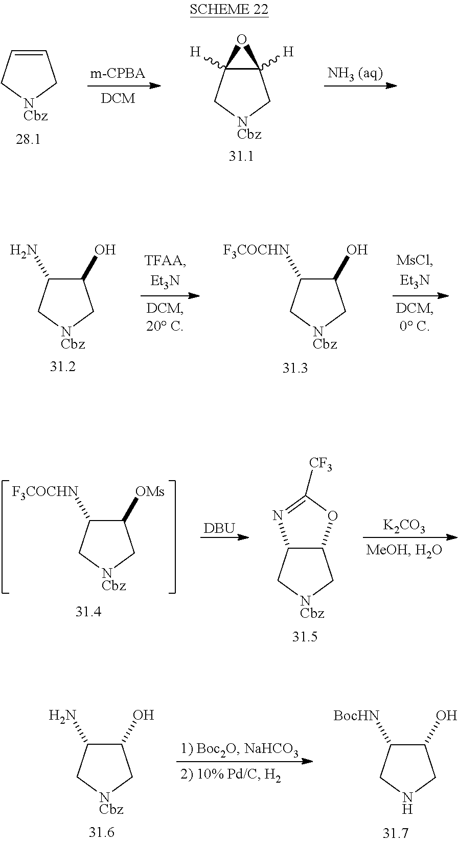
C1=CC[NCbz]C1.C12([H])C([H])(C[NCbz]C1)O2.C1(O)C(N)C[NCbz]C1.C1(O)C([F3COCHN])C[NCbz]C1.C1([OMs])C([F3COCHN])C[NCbz]C1.C12C(C[NCbz]C1)N=C([CF3])O2.[DBU].[K2CO3].C1(O)C(N)C[NCbz]C1.C1(O)C([BocHN])CNC1
